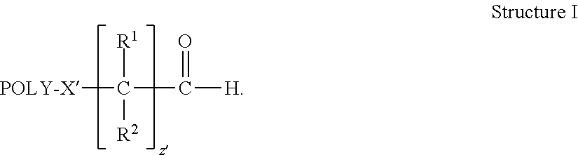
C([R1])([R2])(C([H])=O)[POLY-X]
